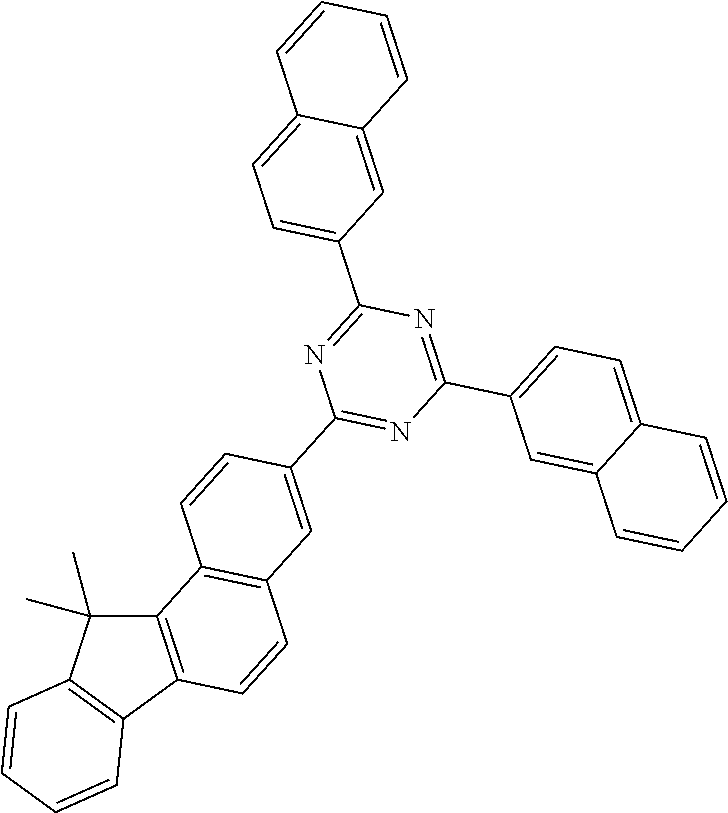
C12=C(C3=C(C1(C)C)C=CC=C3)C=CC1=C2C=CC(C2=NC(C3=CC=C4C(=C3)C=CC=C4)=NC(C3=CC=C4C(=C3)C=CC=C4)=N2)=C1
